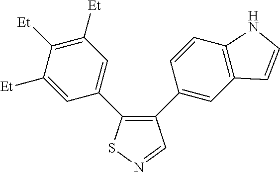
C1([Et])=CC(C2=C(C3=CC4=C(C=C3)NC=C4)C=NS2)=CC([Et])=C1[Et]
